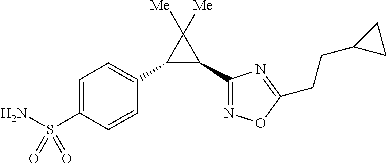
C1(C2=CC=C(S(N)(=O)=O)C=C2)C(C2=NOC(CCC3CC3)=N2)C1([Me])[Me]
